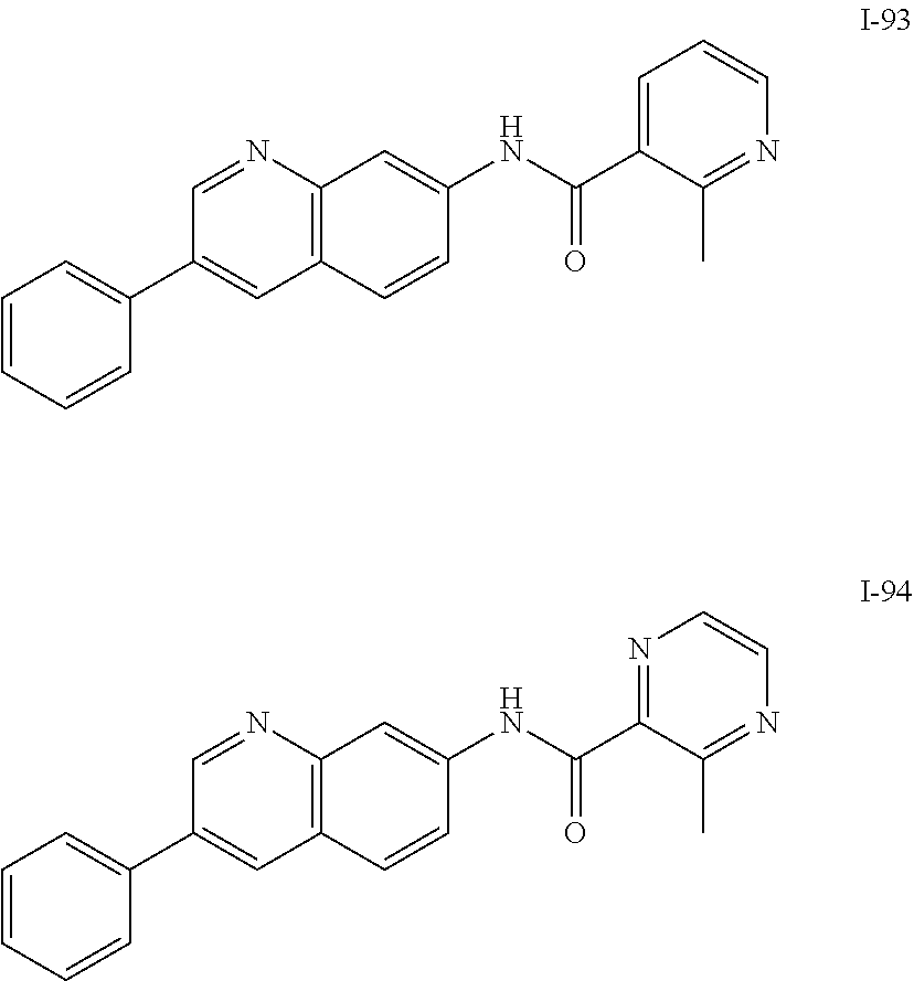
C(NC1=CC2=C(C=C(C3=CC=CC=C3)C=N2)C=C1)(C1=CC=CN=C1C)=O.C(NC1=CC2=C(C=C(C3=CC=CC=C3)C=N2)C=C1)(C1=NC=CN=C1C)=O
